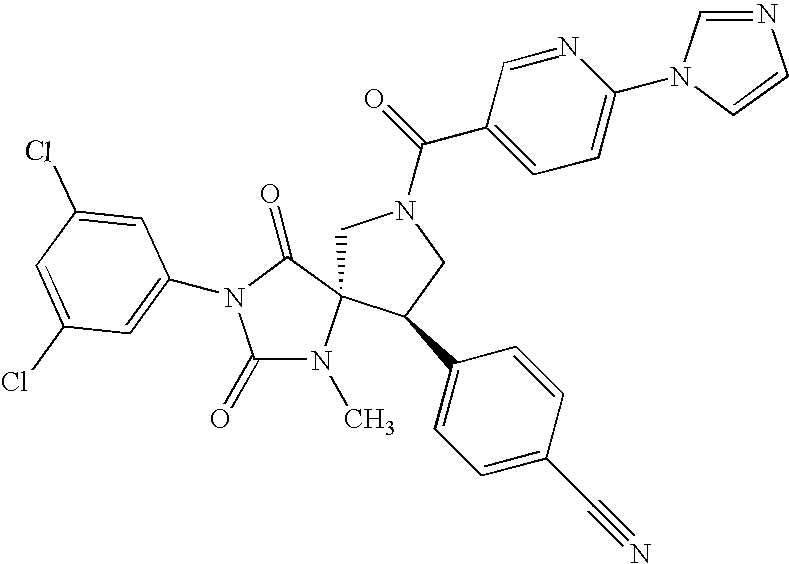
ClC1=CC(N2C(=O)N(C)C3(CN(C(=O)C4=CC=C(N5C=NC=C5)N=C4)CC3C3=CC=C(C#N)C=C3)C2=O)=CC(Cl)=C1
